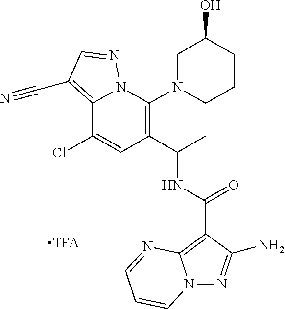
C12=C(C#N)C=NN1C(N1CCCC(O)C1)=C(C(C)NC(C1=C3N(N=C1N)C=CC=N3)=O)C=C2Cl
